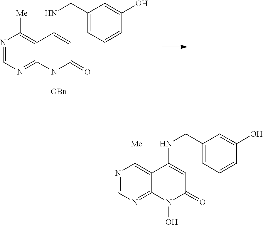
N1=CN=C2C(=C1[Me])C(NCC1=CC=CC(O)=C1)=CC(=O)N2[OBn].N1=CN=C2C(=C1[Me])C(NCC1=CC=CC(O)=C1)=CC(=O)N2O
